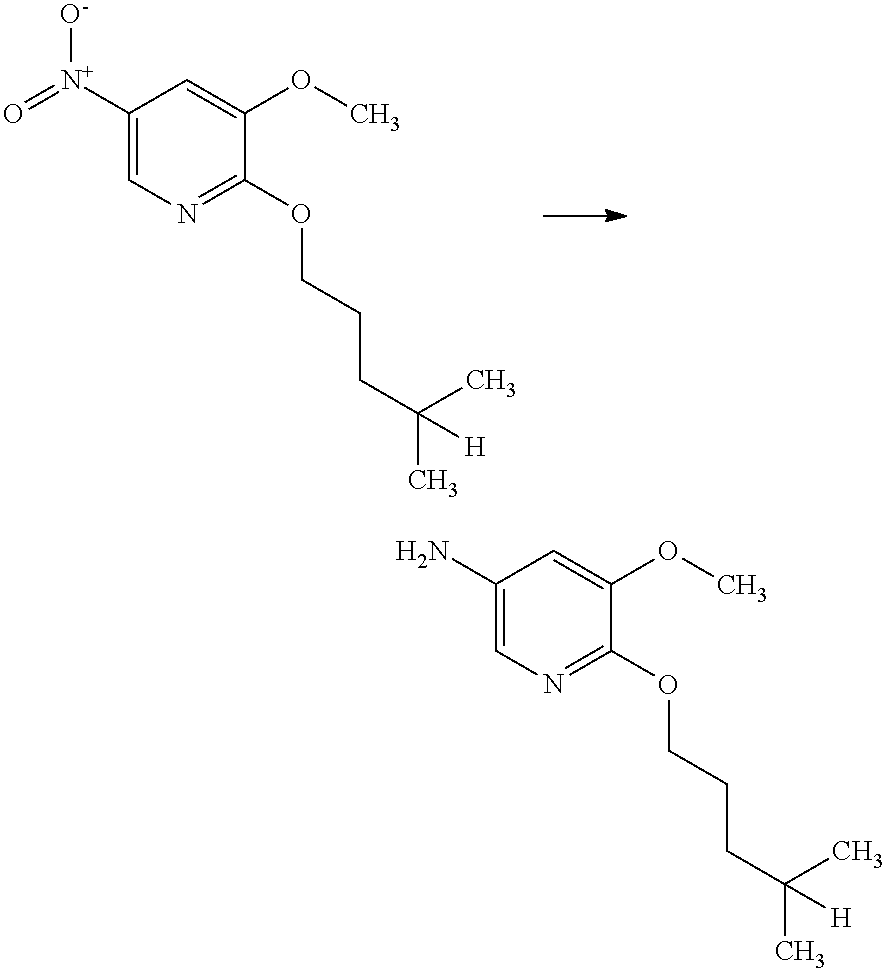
C1([N+](=O)[O-])=CN=C(OCCCC(C)(C)[H])C(OC)=C1.C1(N)=CN=C(OCCCC(C)(C)[H])C(OC)=C1
